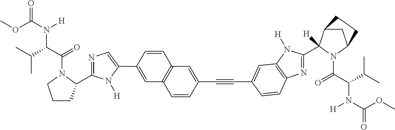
C1=C(C2=CN=C(C3CCCN3C(C(C(C)C)N(C(OC)=O)[H])=O)N2[H])C=CC2=C1C=CC(C#CC1=CC3=C(N=C(C4([H])C5CC(N4C(C(C(C)C)N(C(OC)=O)[H])=O)CC5)N3[H])C=C1)=C2
